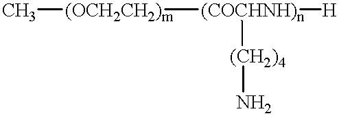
C[(OCH2CH2)m][(COCHNH)n]([H])[(CH2)4]N
